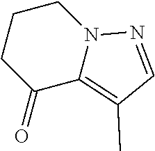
C1CC(=O)C2=C(C)C=NN2C1
